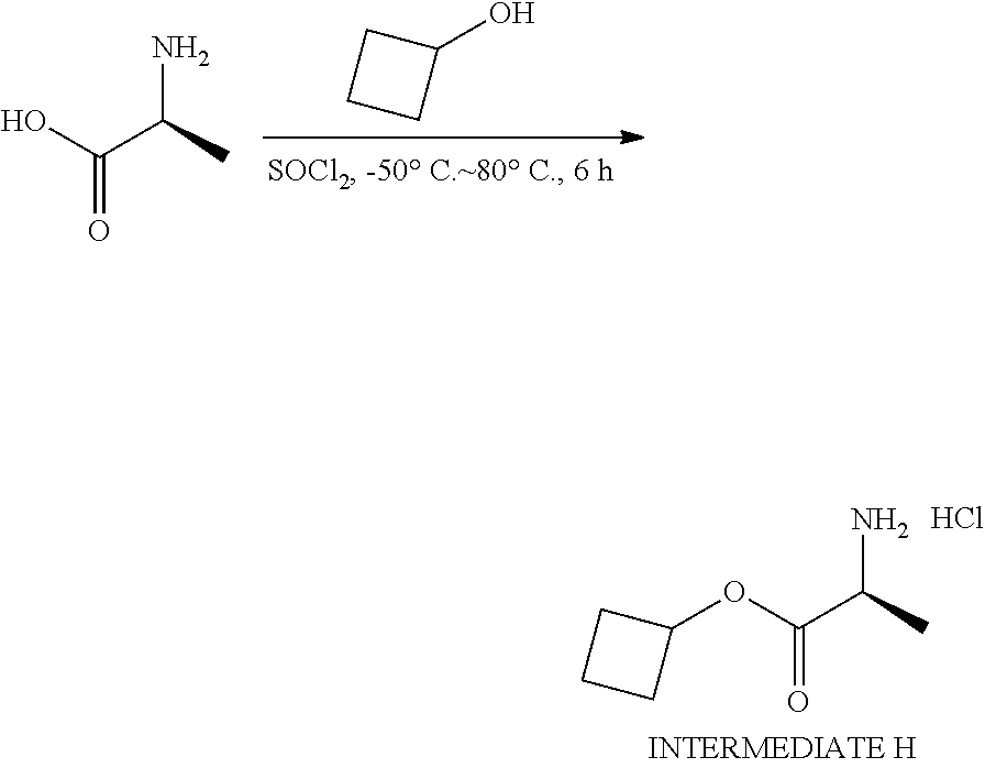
OC(C(C)N)=O.C1(O)CCC1.C1(OC(C(C)N)=O)CCC1.Cl
